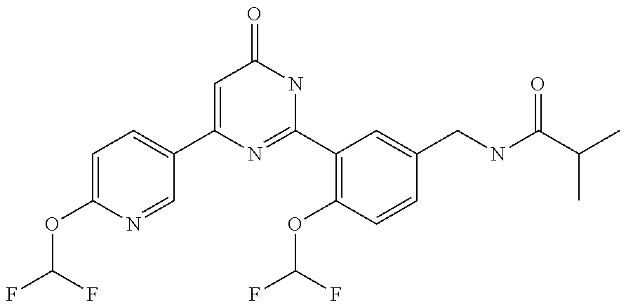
C1(C2=CC=C(OC(F)F)N=C2)=CC(=O)NC(C2=C(OC(F)F)C=CC(CNC(C(C)C)=O)=C2)=N1
